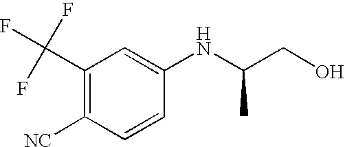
C1(C(F)(F)F)=C([NC])C=CC(NC(CO)C)=C1
